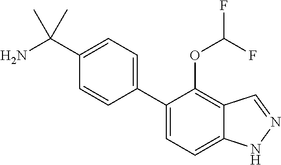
C1(C(N)(C)C)=CC=C(C2=CC=C3C(=C2OC(F)F)C=NN3)C=C1
